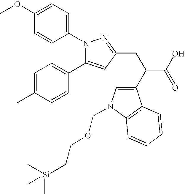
N1(C2=CC=C(OC)C=C2)C(C2=CC=C(C)C=C2)=CC(CC(C(O)=O)C2=CN(COCC[Si](C)(C)C)C3=C2C=CC=C3)=N1
